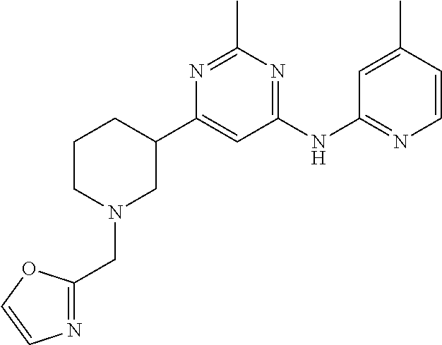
C1(NC2=NC=CC(C)=C2)=NC(C)=NC(C2CCCN(CC3=NC=CO3)C2)=C1
